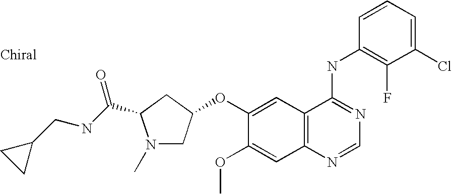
C1(Cl)=CC=CC(NC2=NC=NC3=C2C=C(OC2CN(C)C(C(NCC4CC4)=O)C2)C(OC)=C3)=C1F
